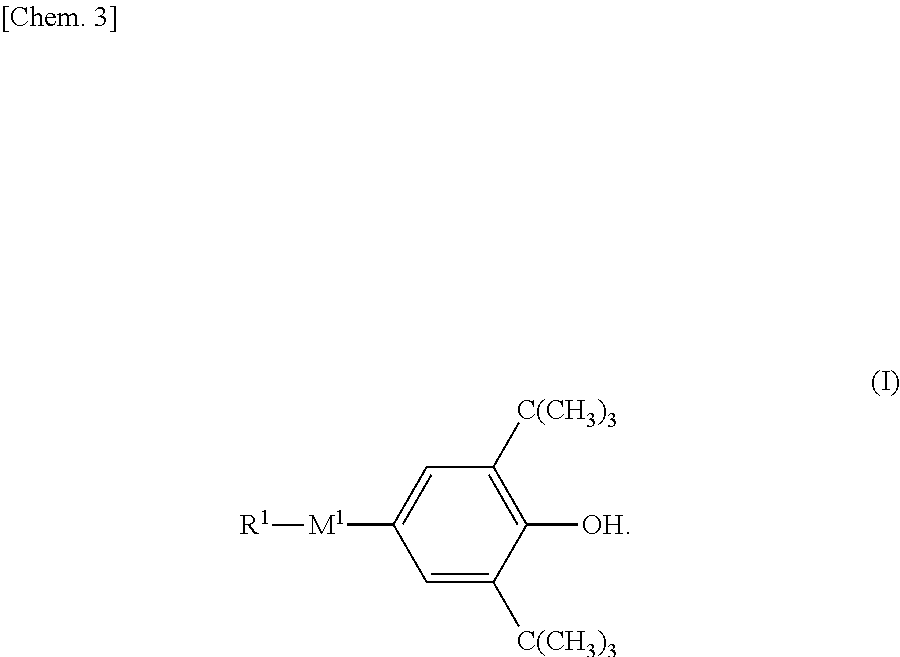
C1=C([C(CH3)3])C([OH])=C([C(CH3)3])C=C1[M1][R1]
